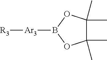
C1(C)(C)C(C)(C)OB([Ar3][R3])O1
